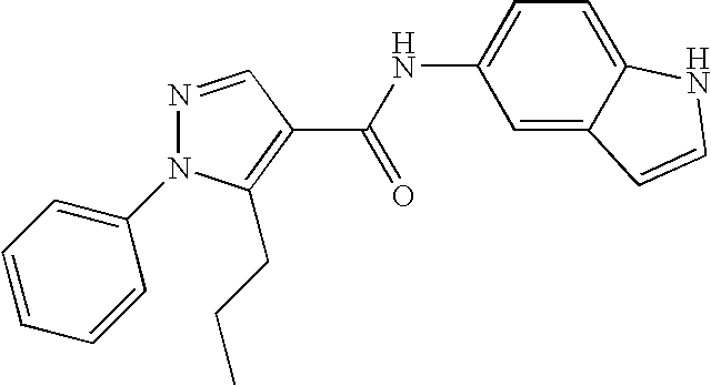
C1(N2N=CC(C(NC3=CC=C4C(=C3)C=CN4)=O)=C2CCC)=CC=CC=C1
